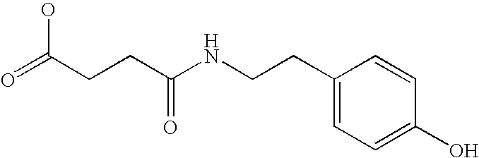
C(NC(CCC(=O)O)=O)CC1=CC=C(O)C=C1
